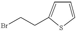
C1=CC=C(CCBr)S1
